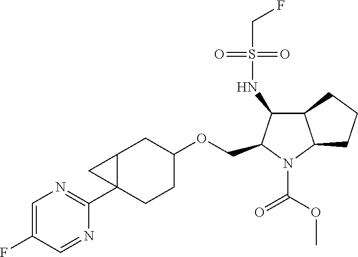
C12C(C3=NC=C(F)C=N3)(CCC(OCC3N(C(OC)=O)C4C(C3NS(CF)(=O)=O)CCC4)C1)C2
